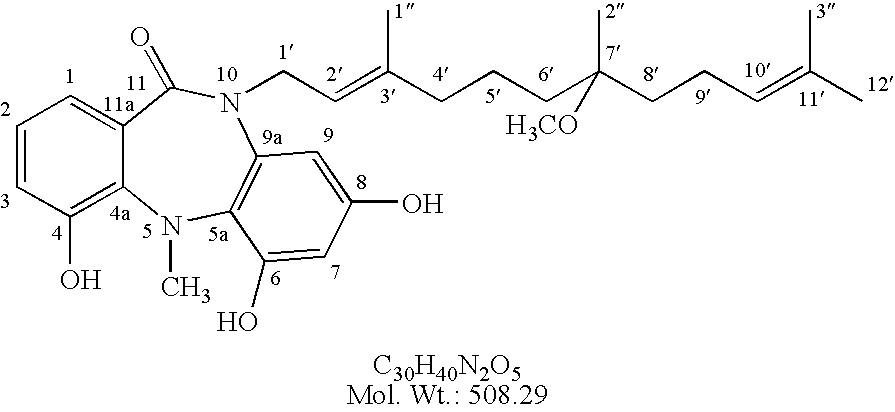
C1=CC(O)=C2C(=C1)C(=O)N(CC=C(CCCC(CCC=C(C)C)(C)[H3CO])C)C1=C(N2C)C(O)=CC(O)=C1
